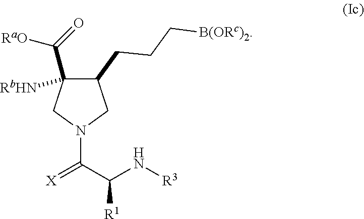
C1(C([RaO])=O)([RbHN])C(CCC[B(ORc)2])CN(C(C(N[R3])[R1])=[X])C1
